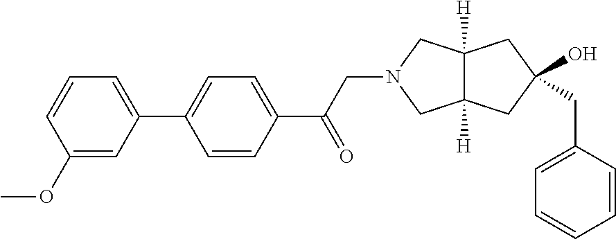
C1(OC)=CC(C2=CC=C(C(CN3CC4([H])C([H])(C3)CC(CC3=CC=CC=C3)(O)C4)=O)C=C2)=CC=C1
